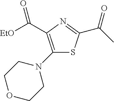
C(C1=C(N2CCOCC2)SC(C(C)=O)=N1)([EtO])=O
